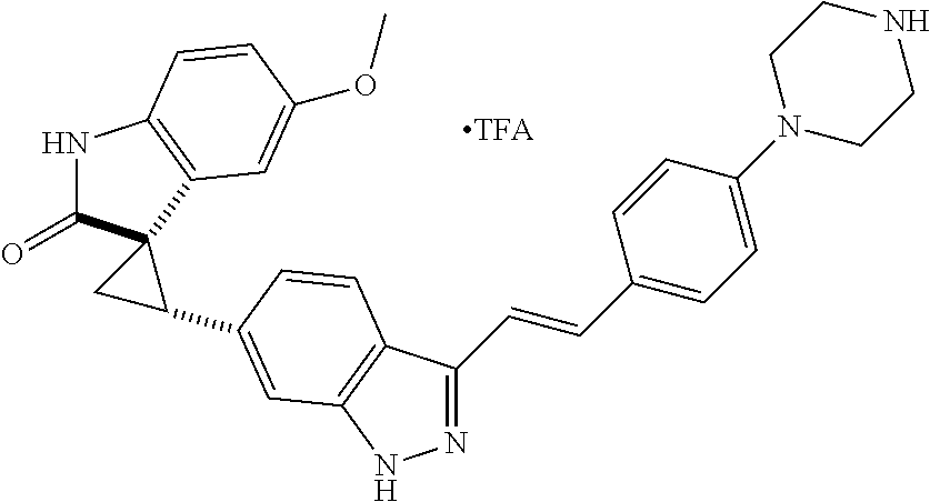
N1=C(C=CC2=CC=C(N3CCNCC3)C=C2)C2=C(N1)C=C(C1CC13C(=O)NC1=C3C=C(OC)C=C1)C=C2
